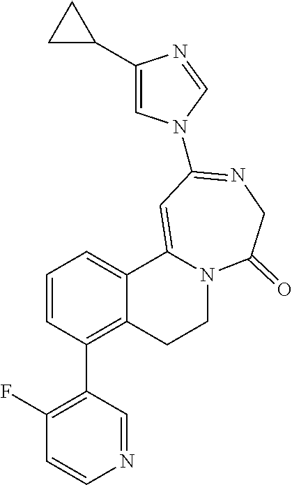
C1=CC(C2=C(F)C=CN=C2)=C2C(=C1)C1=CC(N3C=C(C4CC4)N=C3)=NCC(=O)N1CC2
